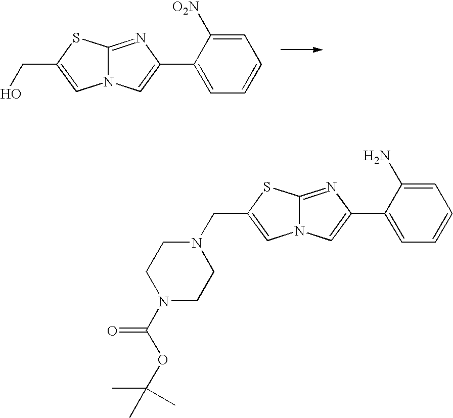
C12=NC(C3=CC=CC=C3[O2N])=CN1C=C(CO)S2.C12=NC(C3=CC=CC=C3N)=CN1C=C(CN1CCN(C(OC(C)(C)C)=O)CC1)S2
